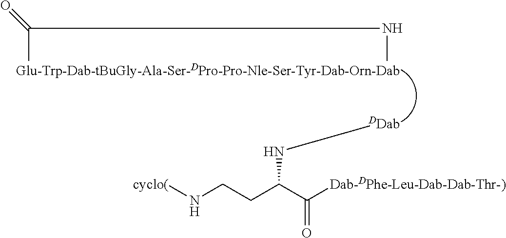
C(C)(NC)=O.N(C(CCN[cyclo(])C([Dab-DPhe-Leu-Dab-Dab-Thr-)])=O)[DDab]
